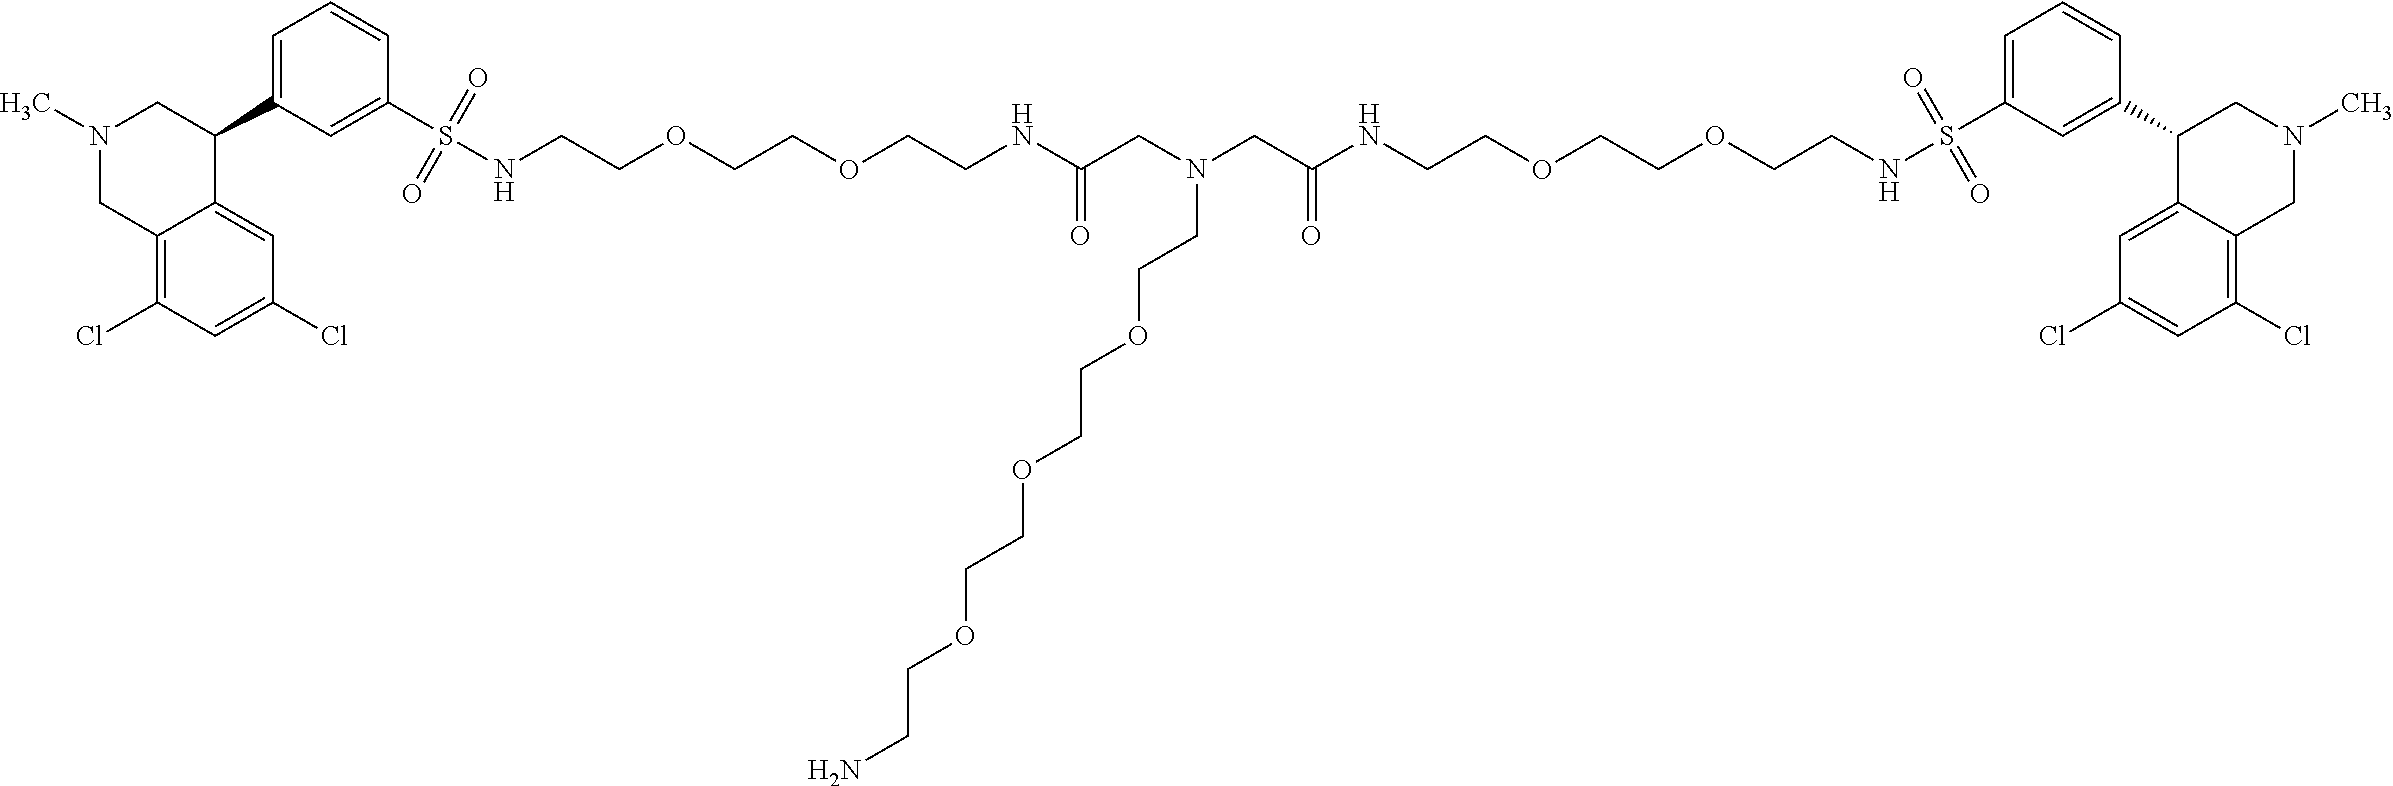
N1(C)CC2=C(Cl)C=C(Cl)C=C2C(C2=CC=CC(S(NCCOCCOCCNC(CN(CC(NCCOCCOCCNS(C3=CC=CC(C4C5=CC(Cl)=CC(Cl)=C5CN(C)C4)=C3)(=O)=O)=O)CCOCCOCCOCCN)=O)(=O)=O)=C2)C1
